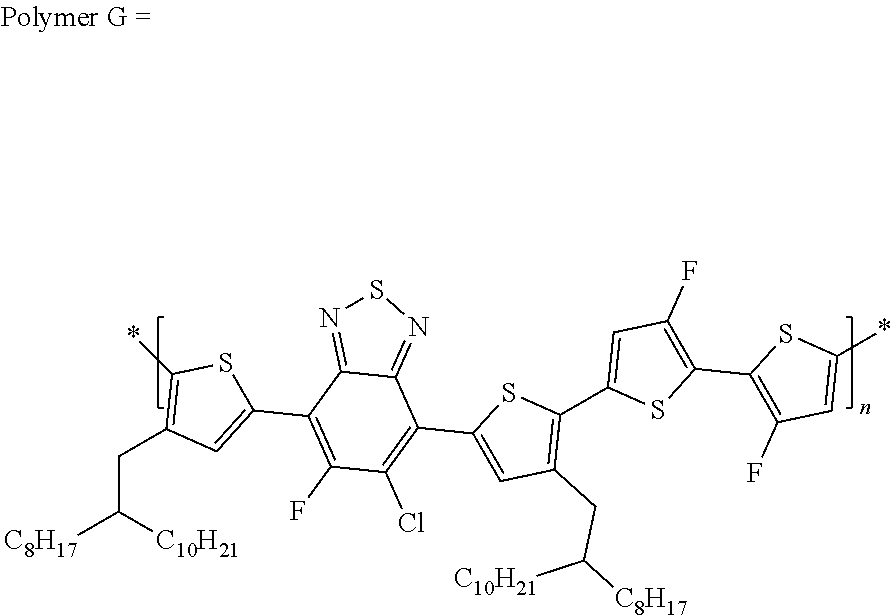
C(C([C10H21])[C8H17])C1=C(*)SC(C2=C(F)C(Cl)=C(C3=CC(CC([C8H17])[C10H21])=C(C4=CC(F)=C(C5=C(F)C=C(*)S5)S4)S3)C3=NSN=C23)=C1
